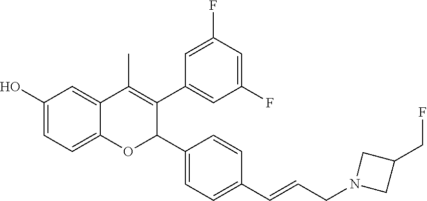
C1=C(O)C=C2C(=C1)OC(C1=CC=C(C=CCN3CC(CF)C3)C=C1)C(C1=CC(F)=CC(F)=C1)=C2C
